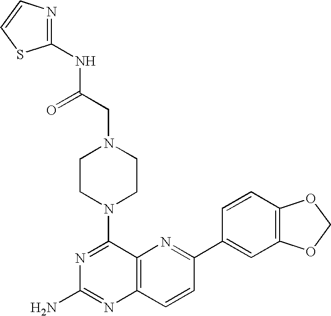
C12=C(C=CC(C3=CC4=C(C=C3)OCO4)=N1)N=C(N)N=C2N1CCN(CC(NC2=NC=CS2)=O)CC1
